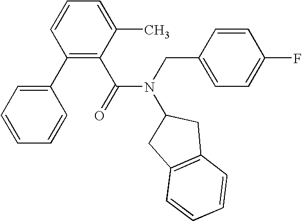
C1(C2=CC=CC=C2)=C(C(N(CC2=CC=C(F)C=C2)C2CC3=C(C2)C=CC=C3)=O)C(C)=CC=C1
